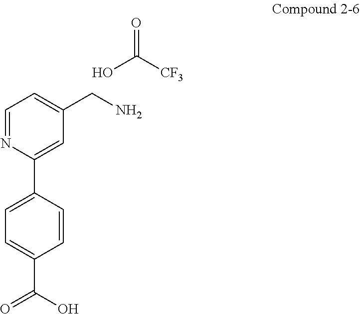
C1=NC(C2=CC=C(C(=O)O)C=C2)=CC(CN)=C1.OC([CF3])=O
